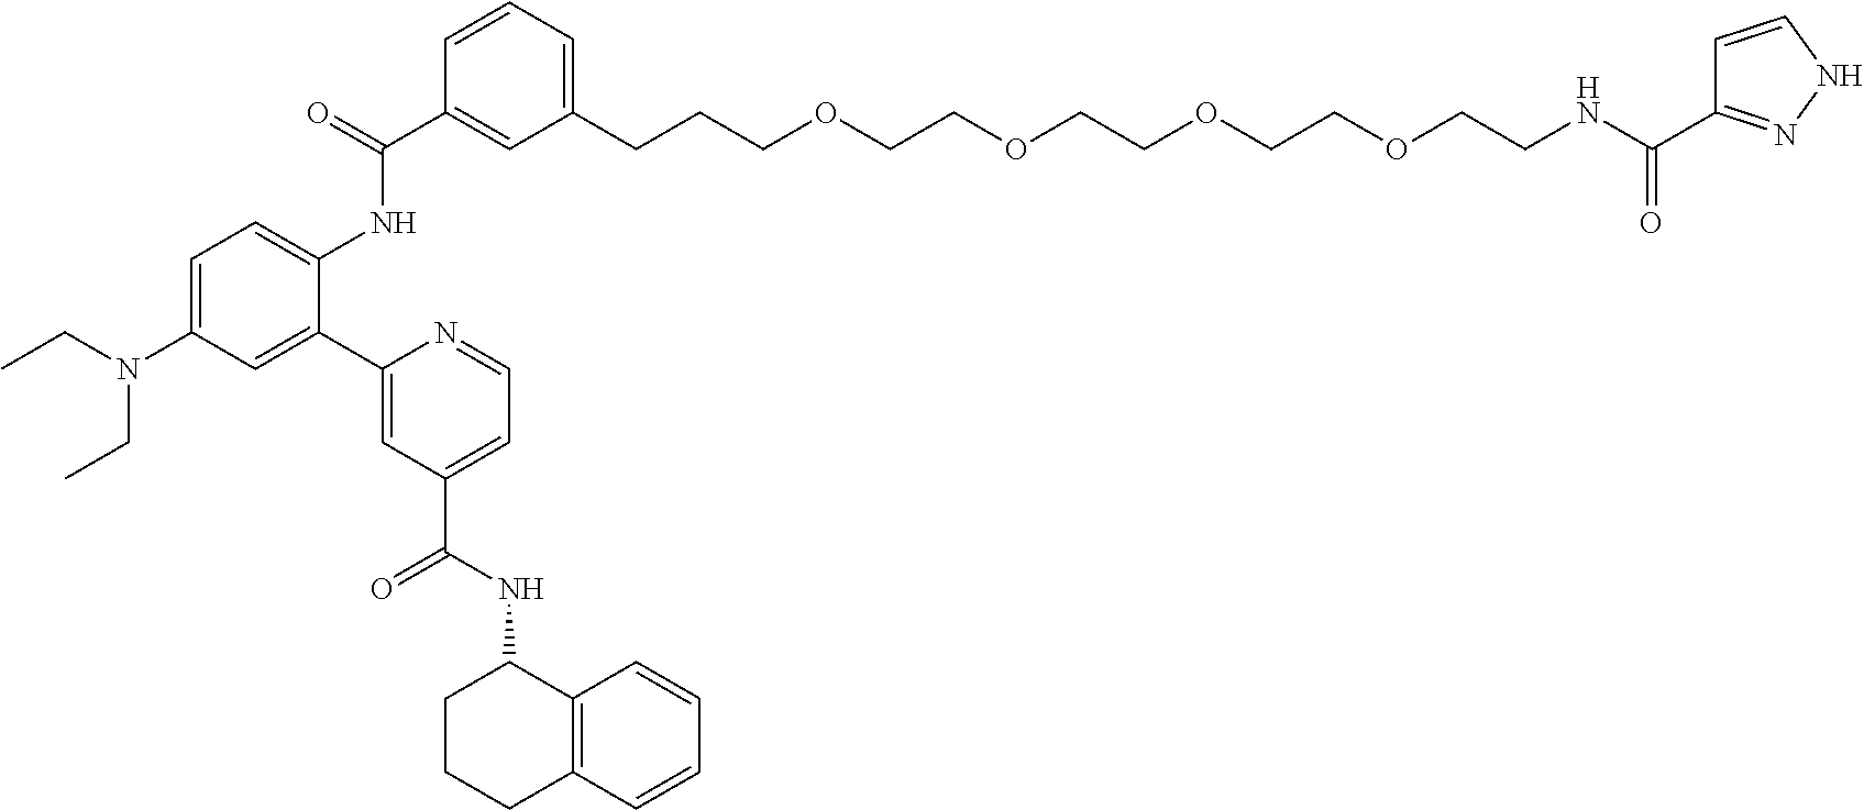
C1(CCCOCCOCCOCCOCCNC(=O)C2=NNC=C2)=CC=CC(C(=O)NC2=CC=C(N(CC)CC)C=C2C2=CC(C(NC3CCCC4=C3C=CC=C4)=O)=CC=N2)=C1
